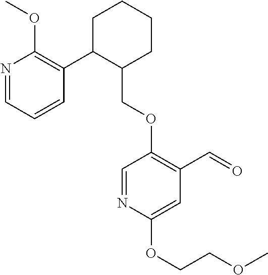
C1C(C2=C(OC)N=CC=C2)C(COC2=C(C=O)C=C(OCCOC)N=C2)CCC1
